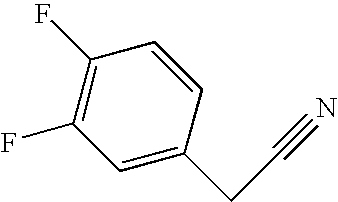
C1=C(CC#N)C=CC(F)=C1F
